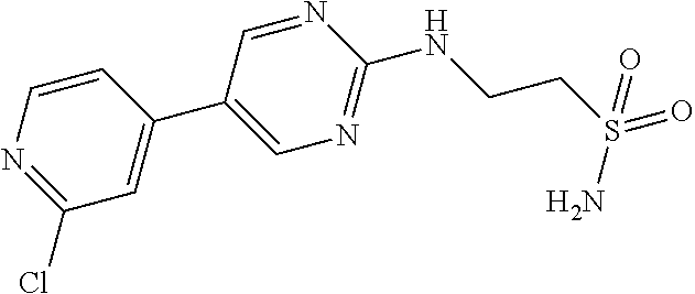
C1(C2=CN=C(NCCS(=O)(=O)N)N=C2)=CC(Cl)=NC=C1
